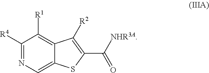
C1([R4])=NC=C2C(=C1[R1])C([R2])=C(C([NHR3A])=O)S2
